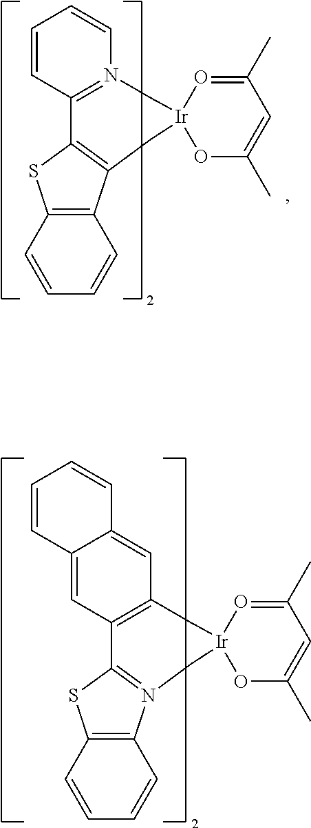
C1=CC2=N(C=C1)C[Ir]1(CC3=C2SC2=C3C=CC=C2)O=C(C)C=C(C)O1.C12=CC3=C(C=C1C=CC=C2)C[Ir]1(CN2=C3SC3=C2C=CC=C3)O=C(C)C=C(C)O1
